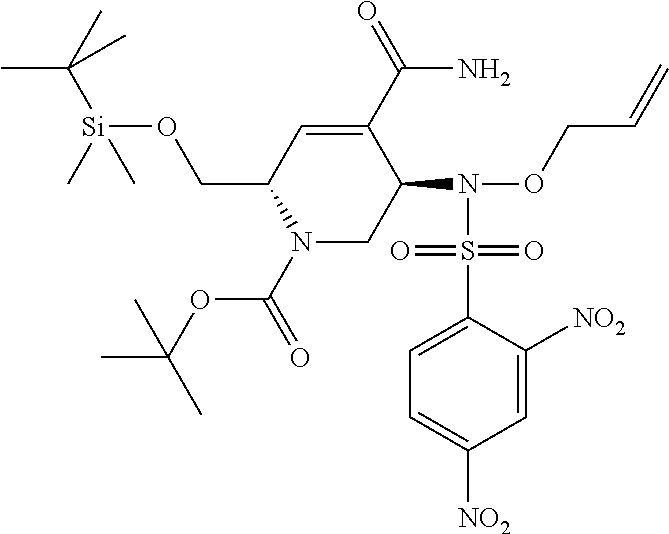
C1(CO[Si](C(C)(C)C)(C)C)N(C(=O)OC(C)(C)C)CC(N(OCC=C)S(C2=CC=C([NO2])C=C2[NO2])(=O)=O)C(C(N)=O)=C1
